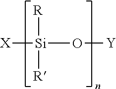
[X][Si](O[Y])([R])[R]
